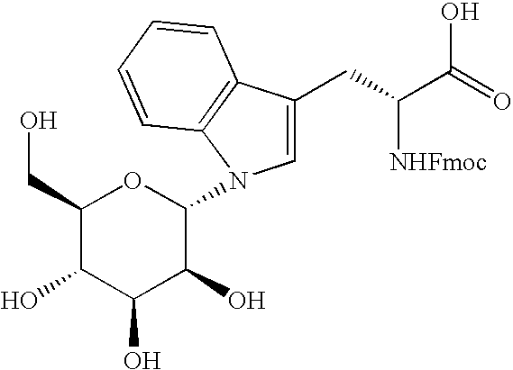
C1(CC([NHFmoc])C(=O)O)=CN(C2OC(CO)C(O)C(O)C2O)C2=C1C=CC=C2
